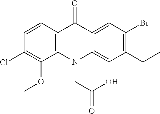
C12=C(N(CC(=O)O)C3=CC(C(C)C)=C(Br)C=C3C1=O)C(OC)=C(Cl)C=C2
